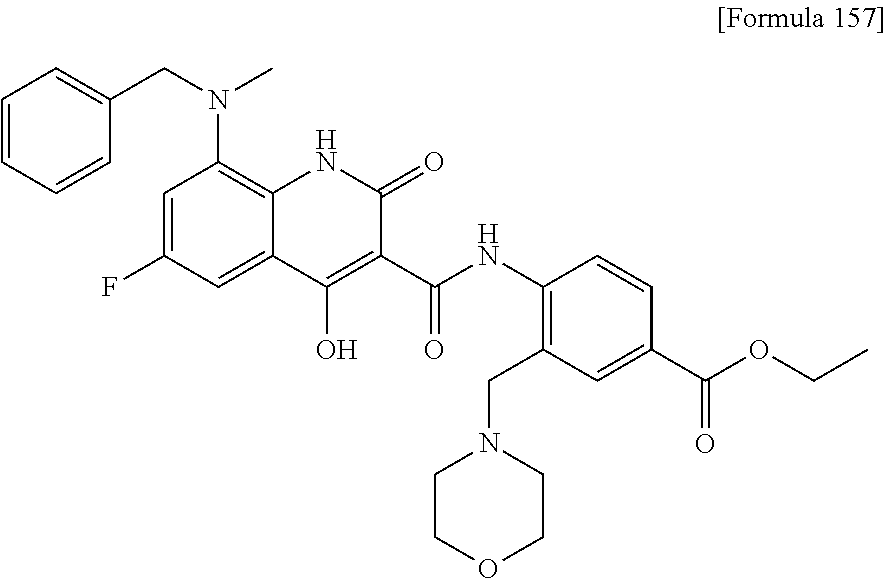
C(N(C1=C2C(=CC(F)=C1)C(O)=C(C(NC1=C(CN3CCOCC3)C=C(C(OCC)=O)C=C1)=O)C(=O)N2)C)C1=CC=CC=C1
